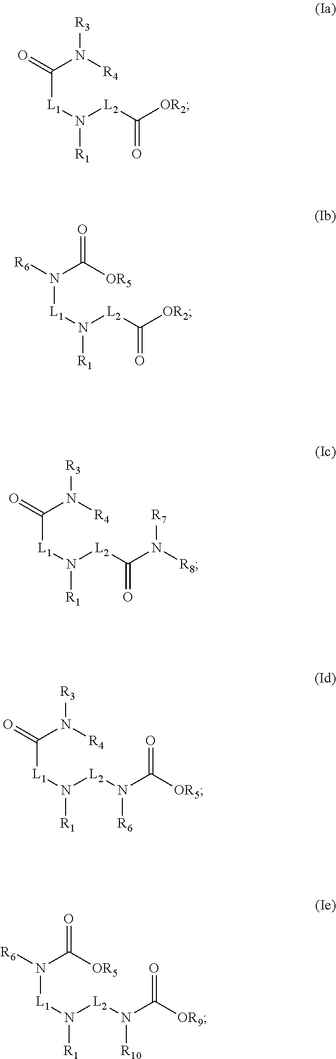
C([L1]N([L2]C([OR2])=O)[R1])(N([R4])[R3])=O.N([L1]N([L2]C([OR2])=O)[R1])(C([OR5])=O)[R6].C([L1]N([L2]C(N([R8])[R7])=O)[R1])(N([R4])[R3])=O.C([L1]N([L2]N(C([OR5])=O)[R6])[R1])(N([R4])[R3])=O.N([L1]N([L2]N(C([OR9])=O)[R10])[R1])(C([OR5])=O)[R6]
